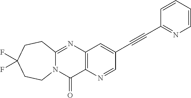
C12=C(N=CC(C#CC3=NC=CC=C3)=C1)C(=O)N1C(=N2)CCC(F)(F)CC1
